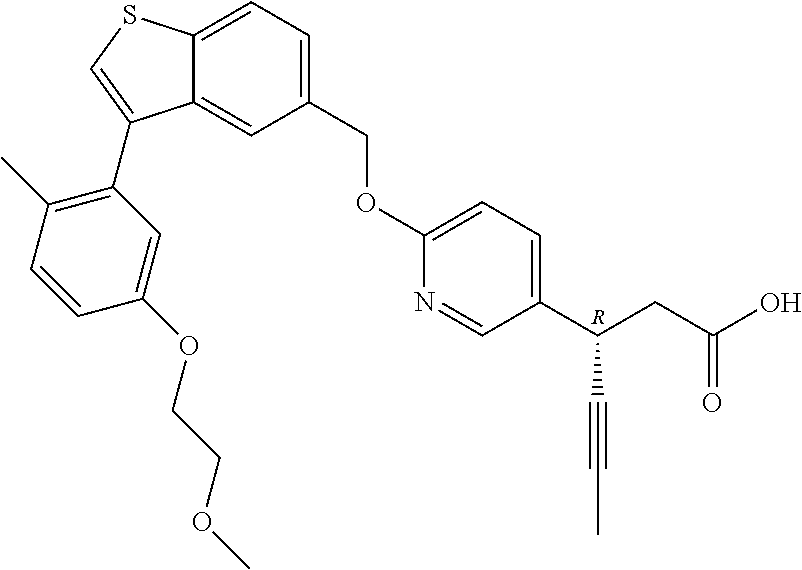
C1(COC2=CC=C(C(CC(O)=O)C#CC)C=N2)=CC=C2C(=C1)C(C1=C(C)C=CC(OCCOC)=C1)=CS2.[R]
